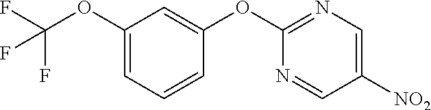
C1(OC(F)(F)F)=CC=CC(OC2=NC=C([NO2])C=N2)=C1
